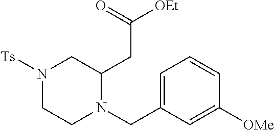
N1([Ts])CCN(CC2=CC=CC([OMe])=C2)C(CC([OEt])=O)C1
